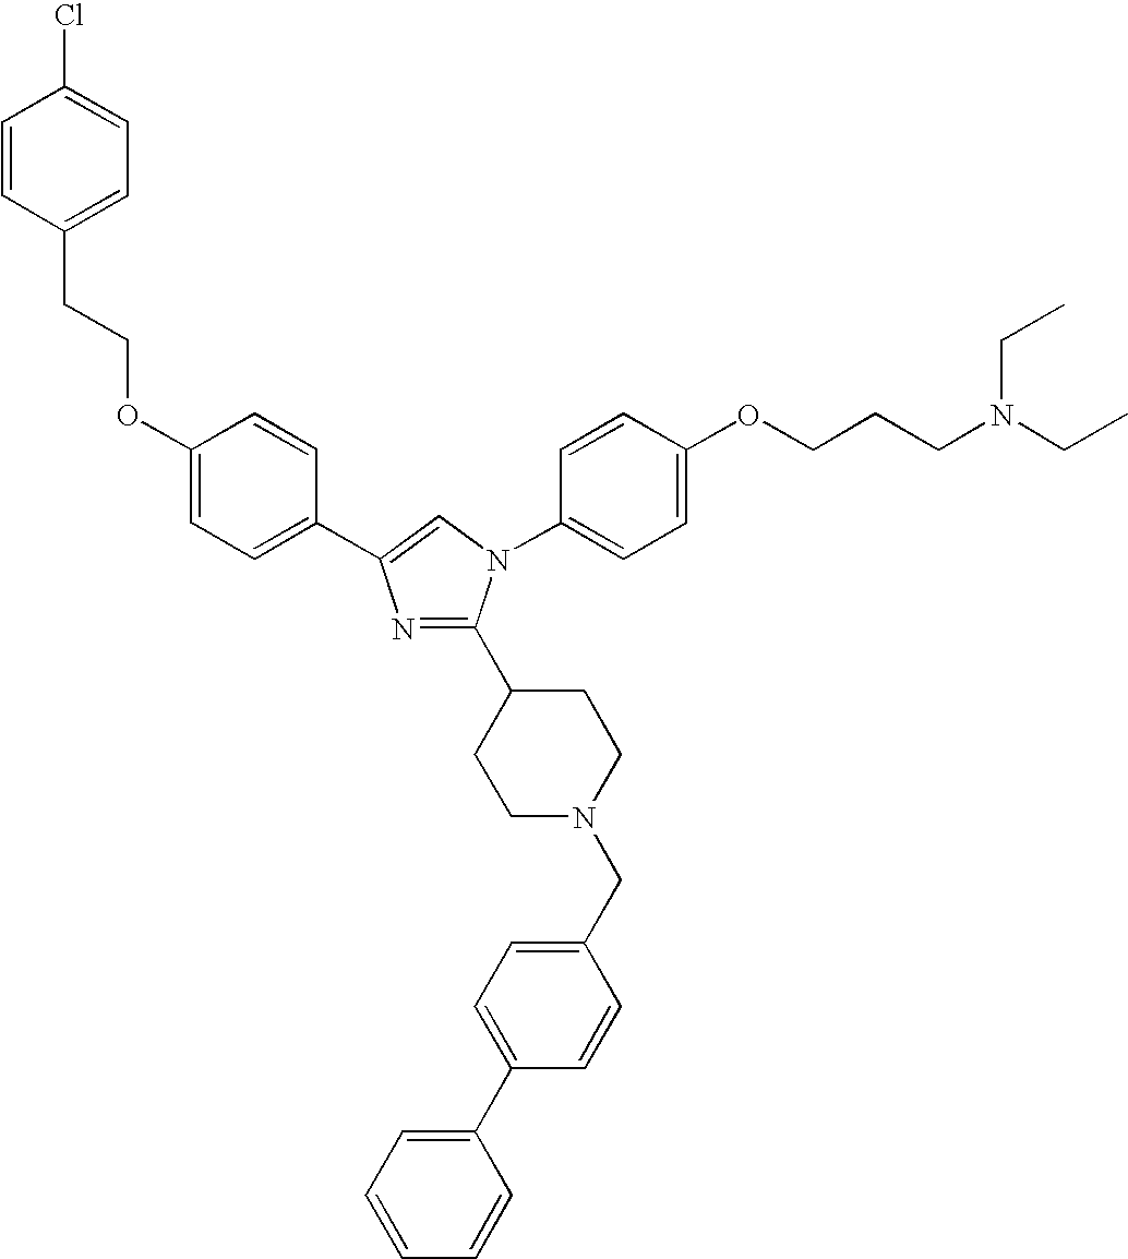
C1=CC(CCOC2=CC=C(C3=CN(C4=CC=C(OCCCN(CC)CC)C=C4)C(C4CCN(CC5=CC=C(C6=CC=CC=C6)C=C5)CC4)=N3)C=C2)=CC=C1Cl
